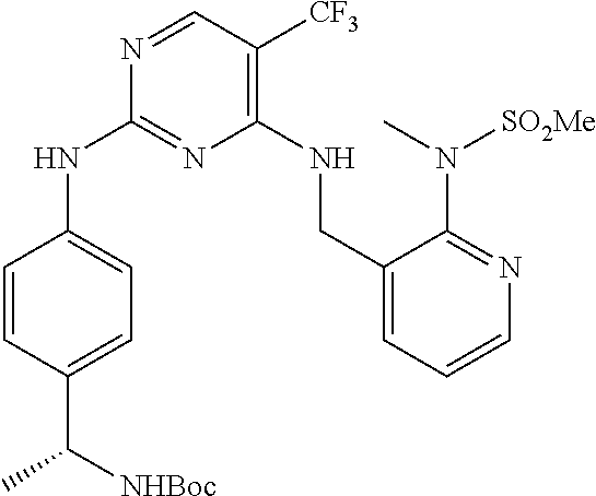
C1=NC(NC2=CC=C(C(C)[NHBoc])C=C2)=NC(NCC2=CC=CN=C2N(C)[SO2Me])=C1[CF3]
